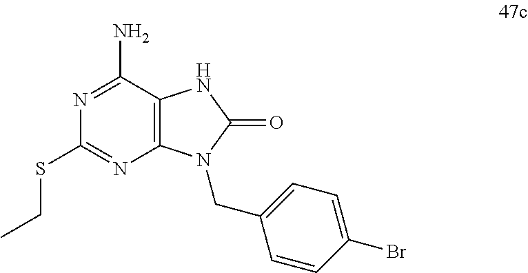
N1=C(N)C2=C(N=C1SCC)N(CC1=CC=C(Br)C=C1)C(=O)N2
